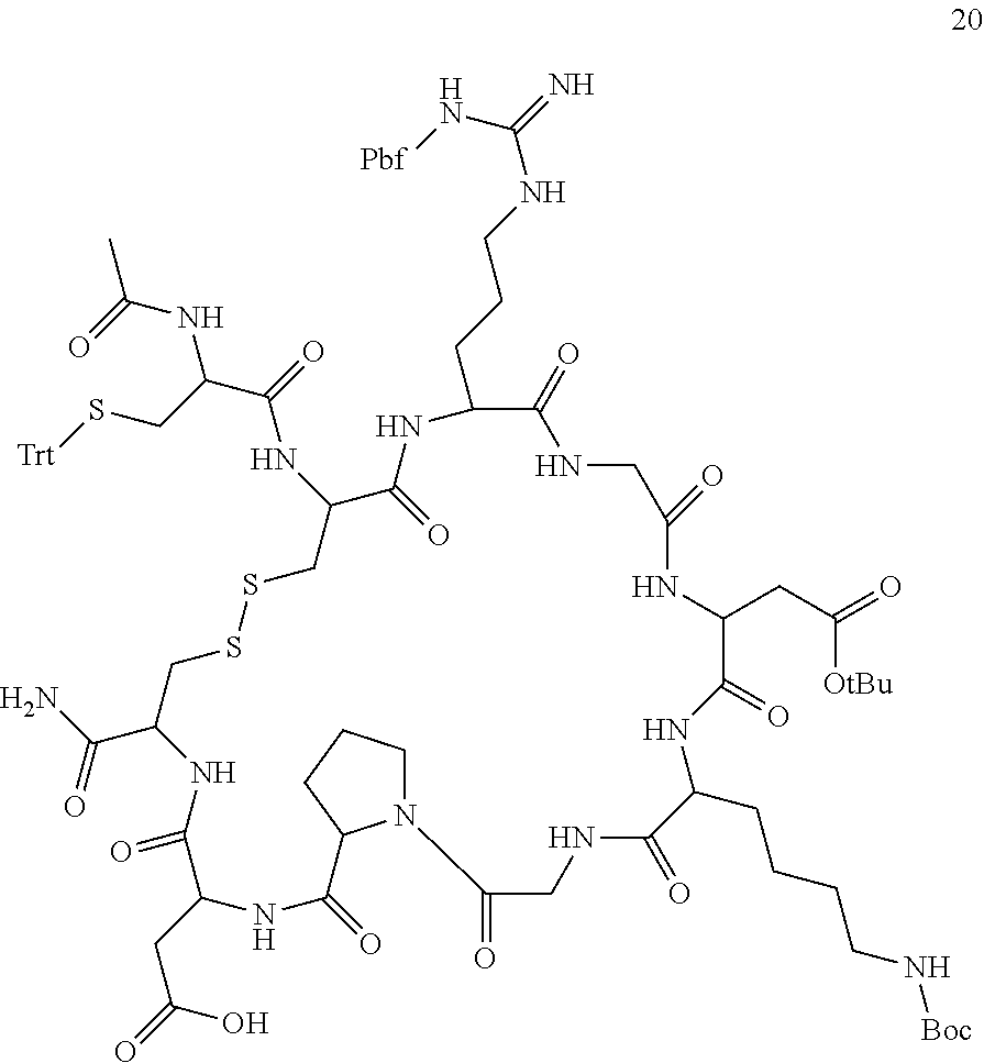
C(C1CSSCC(NC(C(CS[Trt])NC(C)=O)=O)C(=O)NC(CCCNC(=N)N[Pbf])C(=O)NCC(=O)NC(CC([OtBu])=O)C(=O)NC(CCCCN[Boc])C(=O)NCC(=O)N2CCCC2C(=O)NC(CC(=O)O)C(=O)N1)(N)=O
